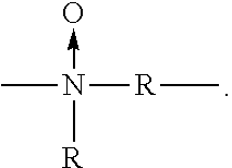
CN([R])(->O)[R]C
